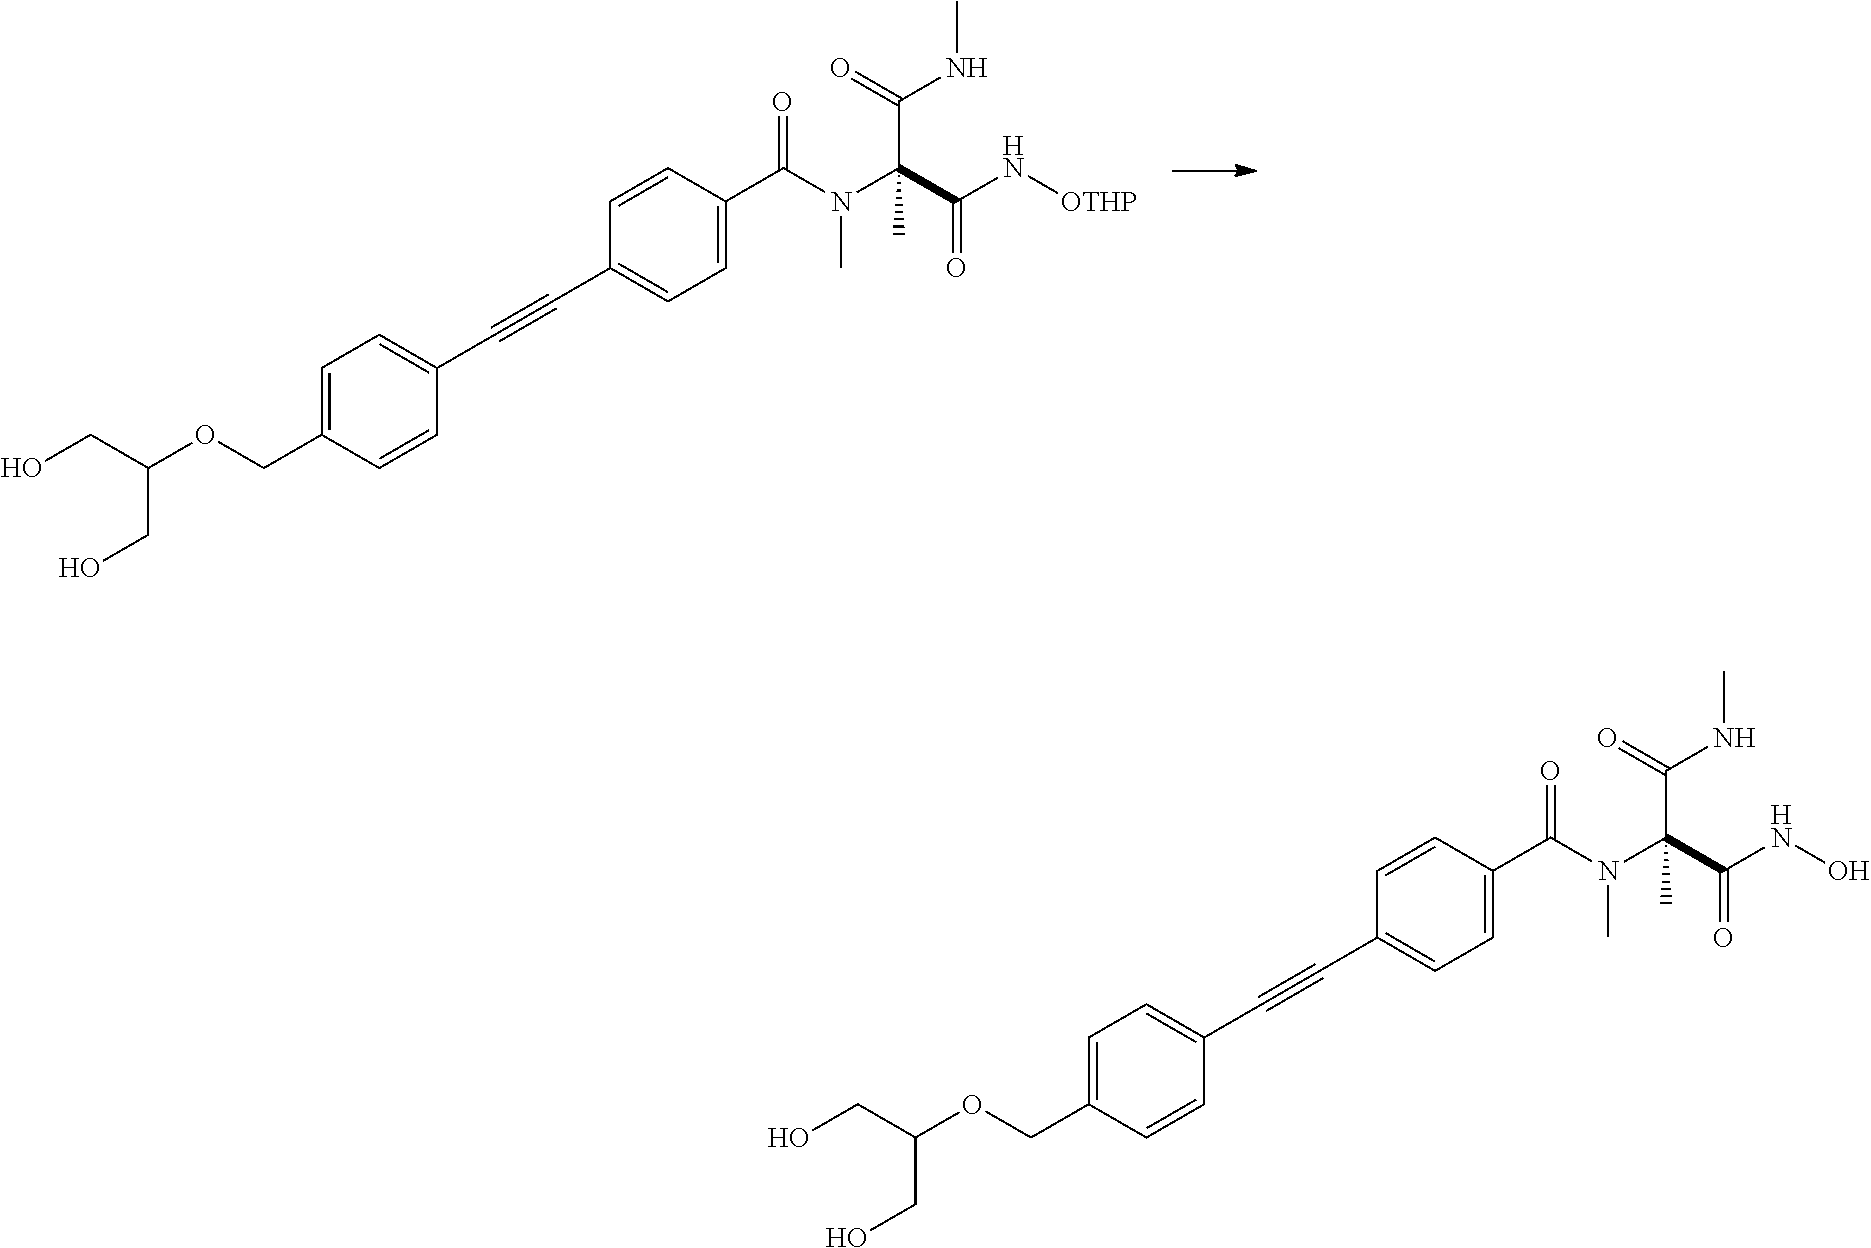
C1=CC(C#CC2=CC=C(COC(CO)CO)C=C2)=CC=C1C(N(C)C(C(=O)N[OTHP])(C(=O)NC)C)=O.C1=CC(C#CC2=CC=C(COC(CO)CO)C=C2)=CC=C1C(N(C)C(C(=O)NO)(C(=O)NC)C)=O
